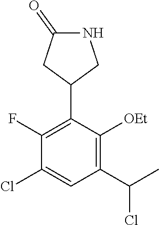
C1(F)=C(C2CNC(=O)C2)C([OEt])=C(C(C)Cl)C=C1Cl
